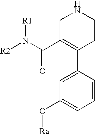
C1=CC(C2=C(C(N([R2])[R1])=O)CNCC2)=CC(O[Ra])=C1
